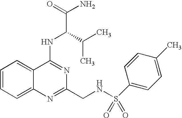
C1=CC=C2C(=C1)C(NC(C(C)C)C(N)=O)=NC(CNS(=O)(=O)C1=CC=C(C)C=C1)=N2
